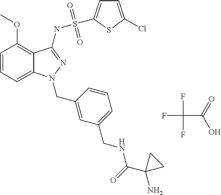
FC(F)(F)C(=O)O.C1=CC=C2C(=C1OC)C(NS(=O)(=O)C1=CC=C(Cl)S1)=NN2CC1=CC(CNC(=O)C2(N)CC2)=CC=C1
